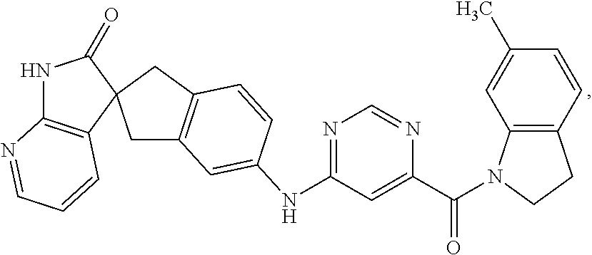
C1(=O)NC2=C(C=CC=N2)C12CC1=C(C2)C=CC(NC2=NC=NC(C(N3C4=C(CC3)C=CC(C)=C4)=O)=C2)=C1
